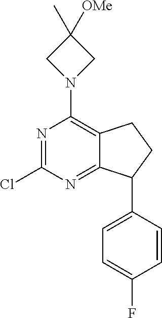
C1(Cl)=NC(N2CC(C)([OMe])C2)=C2C(=N1)C(C1=CC=C(F)C=C1)CC2
